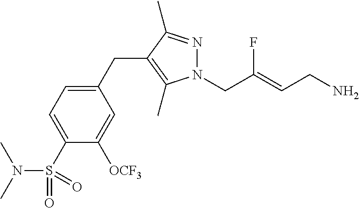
N1(CC(=CCN)F)N=C(C)C(CC2=CC=C(S(N(C)C)(=O)=O)C([OCF3])=C2)=C1C
